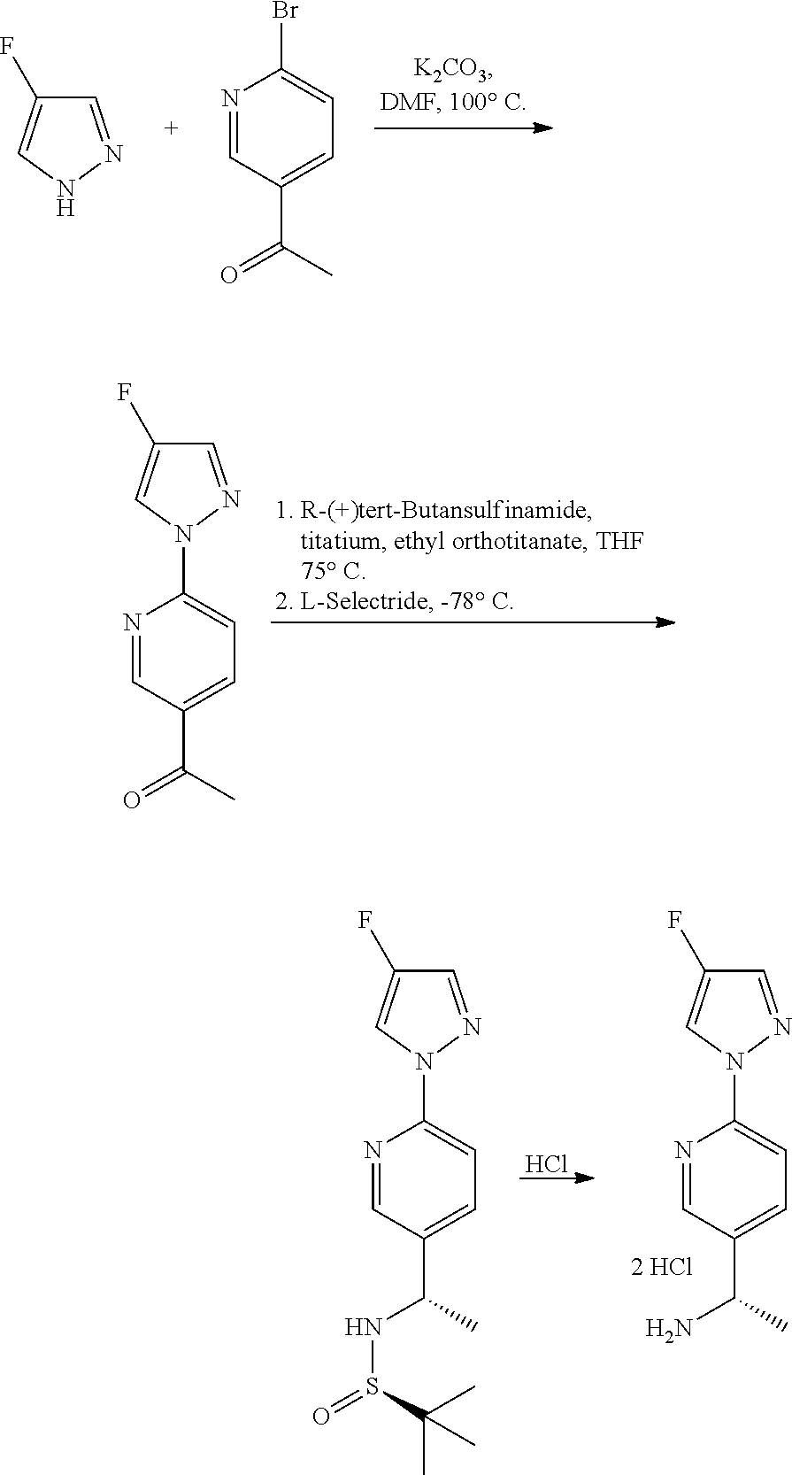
N1=CC(C(C)=O)=CC=C1N1N=CC(F)=C1.C1=NNC=C1F.N1=CC(C(C)=O)=CC=C1Br.Cl.N1=CC(C(C)N)=CC=C1N1N=CC(F)=C1.N1=CC(C(C)NS(=O)C(C)(C)C)=CC=C1N1N=CC(F)=C1
